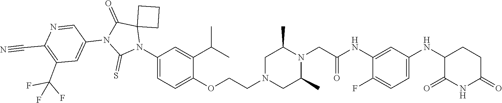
C1(F)=CC=C(NC2C(=O)NC(=O)CC2)C=C1NC(CN1C(C)CN(CCOC2=CC=C(N3C4(C(=O)N(C5=CC(C(F)(F)F)=C(C#N)N=C5)C3=S)CCC4)C=C2C(C)C)CC1C)=O
